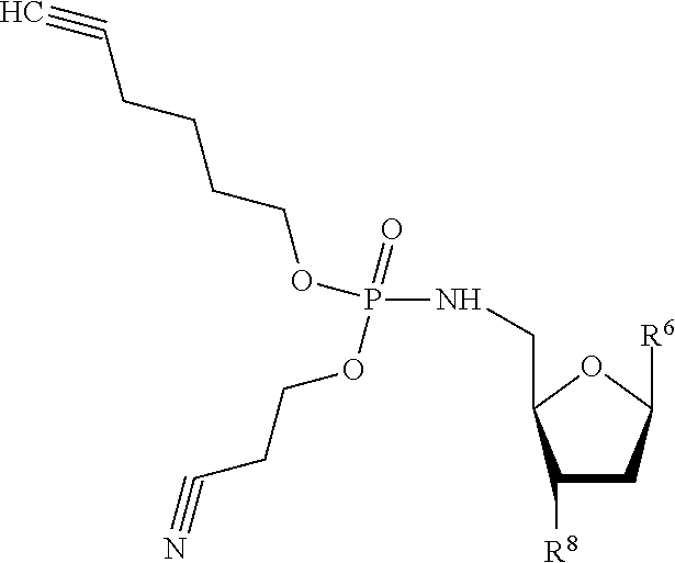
C#CCCCCOP(NCC1C([R8])CC([R6])O1)(=O)OCCC#N
